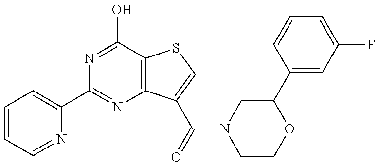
N1=C(O)C2=C(N=C1C1=CC=CC=N1)C(C(N1CCOC(C3=CC(F)=CC=C3)C1)=O)=CS2
